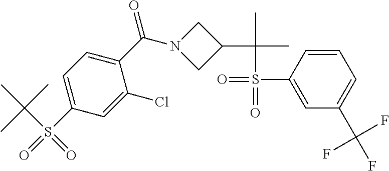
C1(C(=O)N2CC(C(C)(C)S(=O)(C3=CC(C(F)(F)F)=CC=C3)=O)C2)=CC=C(S(=O)(C(C)(C)C)=O)C=C1Cl
